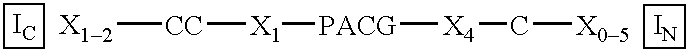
[IN].[IC].[X12][CC][X1][PACG][X4]C[X05]
